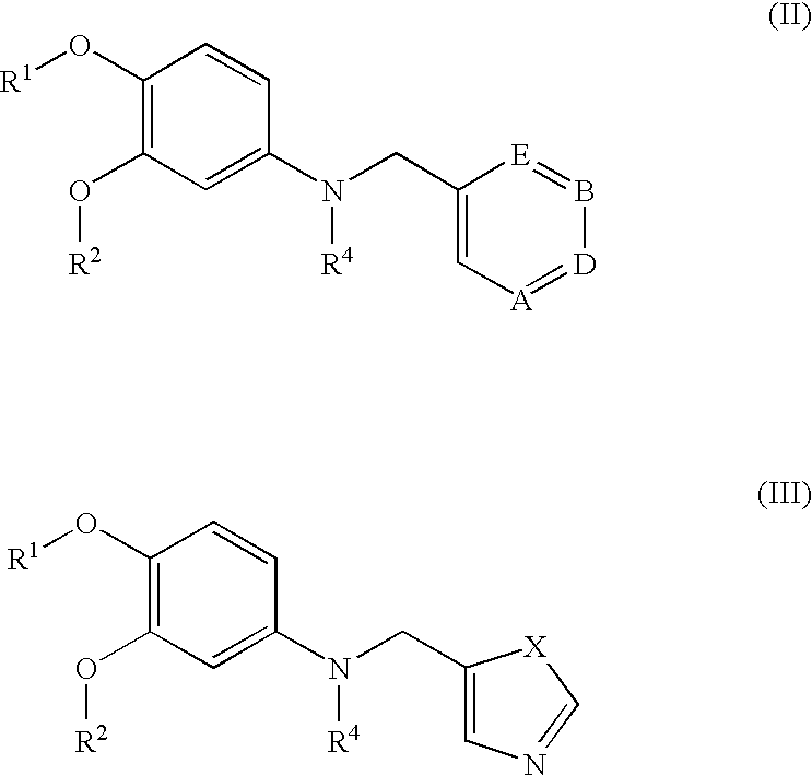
C1(O[R1])=C(O[R2])C=C(N(CC2=C[A]=[D]B=[E]2)[R4])C=C1.C1(O[R1])=C(O[R2])C=C(N(CC2=CN=C[X]2)[R4])C=C1
